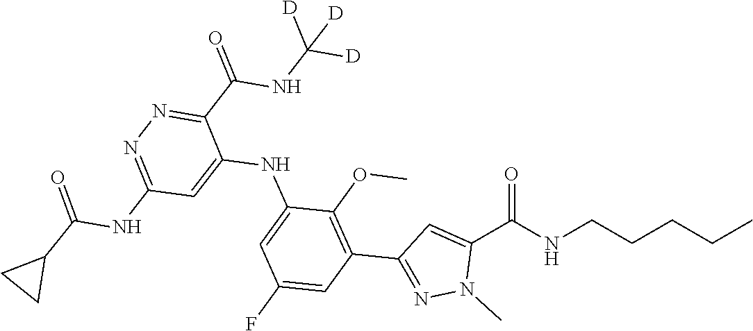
CCCCCNC(C1=CC(C2=C(OC)C(NC3=CC(NC(=O)C4CC4)=NN=C3C(NC([D])([D])[D])=O)=CC(F)=C2)=NN1C)=O
